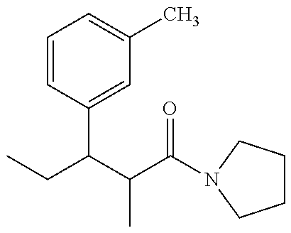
CCC(C(C(=O)N1CCCC1)C)C1=CC(C)=CC=C1
